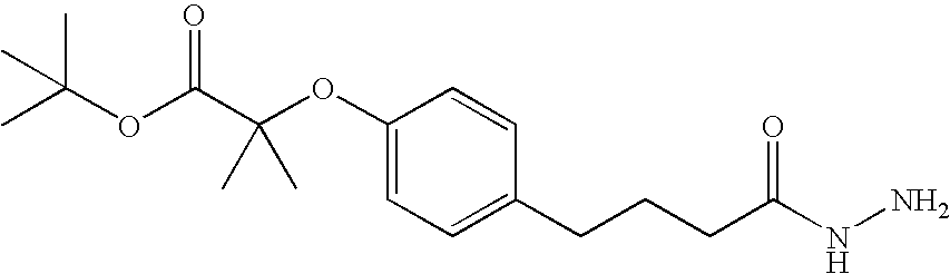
C1(OC(C(OC(C)(C)C)=O)(C)C)=CC=C(CCCC(NN)=O)C=C1
